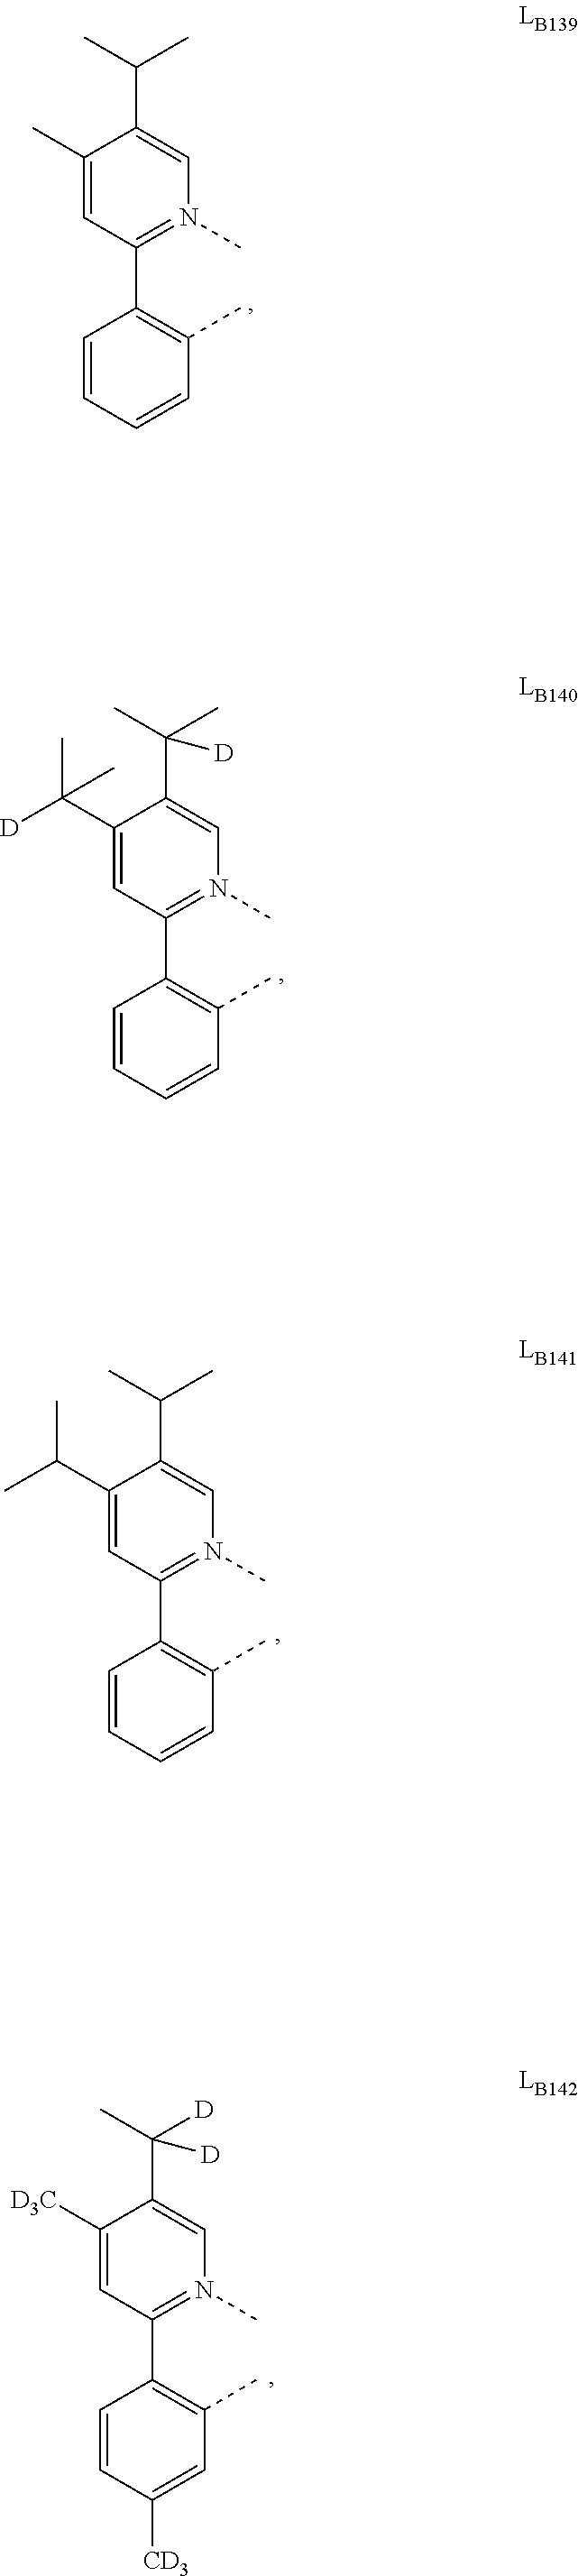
C1(C)=CC(C2=C(C)C=CC=C2)=N(C)C=C1C(C)C.C1(C(C)C)=CC(C2=C(C)C=CC=C2)=N(C)C=C1C(C)C.C1([D3C])=CC(C2=C(C)C=C([CD3])C=C2)=N(C)C=C1C([D])(C)[D].C1(C(C)(C)[D])=CC(C2=C(C)C=CC=C2)=N(C)C=C1C(C)(C)[D]
